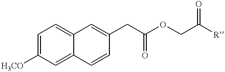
C1=C([H3CO])C=C2C(=C1)C=C(CC(OCC([R])=O)=O)C=C2
